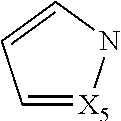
C1=[X5]NC=C1
